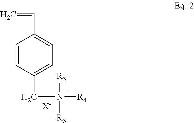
[X-].C(N([R3])([R4])[R3])C1=CC=C(C=C)C=C1
